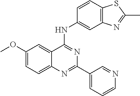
C1(OC)=CC=C2C(=C1)C(NC1=CC3=C(C=C1)SC(C)=N3)=NC(C1=CC=CN=C1)=N2
